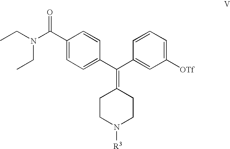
CCN(CC)C(C1=CC=C(C(C2=CC([OTf])=CC=C2)=C2CCN([R3])CC2)C=C1)=O
